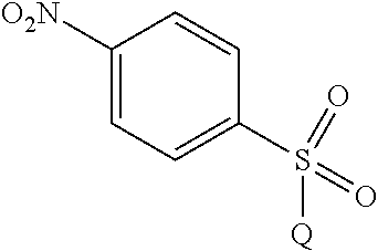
C1([O2N])=CC=C(S(=O)(=O)[Q])C=C1
